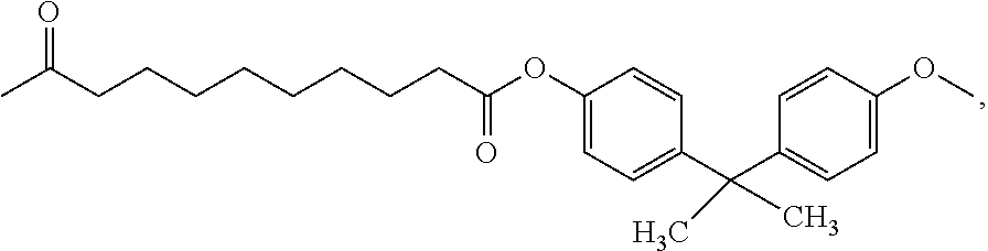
CC(CCCCCCCCC(OC1=CC=C(C(C2=CC=C(OC)C=C2)(C)C)C=C1)=O)=O
